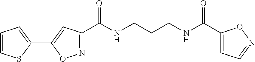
N1=C(C(NCCCNC(=O)C2=CC=NO2)=O)C=C(C2=CC=CS2)O1
